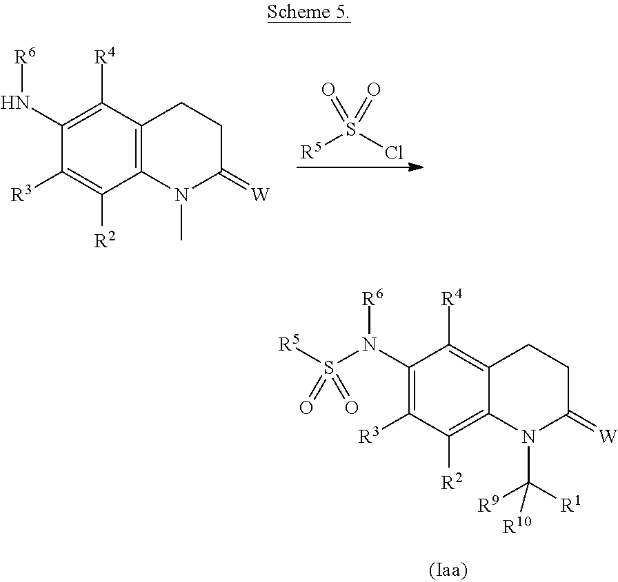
C12=C(C([R4])=C(N[R6])C([R3])=C1[R2])CCC(=[W])N2C.[R5]S(Cl)(=O)=O.C1(N(S([R5])(=O)=O)[R6])=C([R3])C([R2])=C2C(=C1[R4])CCC(=[W])N2C([R1])([R9])[R10]
